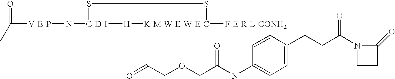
[C-D-I]1(N[V-E-P]C(=O)C)SS[K-M-W-E-W-E-C]([F-E-R-L-CONH2])(C(COCC(NC2=CC=C(CCC(N3C(=O)CC3)=O)C=C2)=O)=O)[H]1
